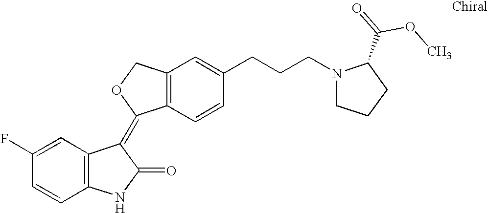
C1=C(F)C=CC2=C1C(=C1C3=C(C=C(CCCN4CCCC4C(=O)OC)C=C3)CO1)C(=O)N2
